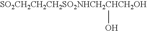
[SO2CH2CH2CH2SO2NHCH2CHCH2OH]O
